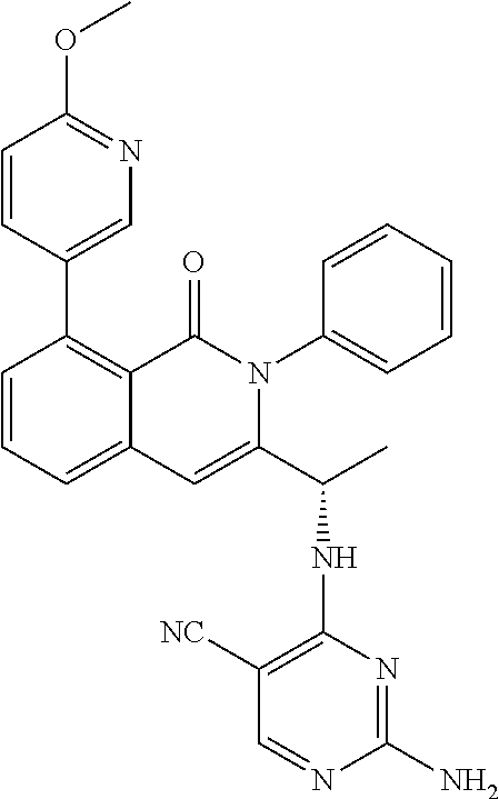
C1(C2=CN=C(OC)C=C2)=C2C(=CC=C1)C=C(C(C)NC1=C([NC])C=NC(N)=N1)N(C1=CC=CC=C1)C2=O
